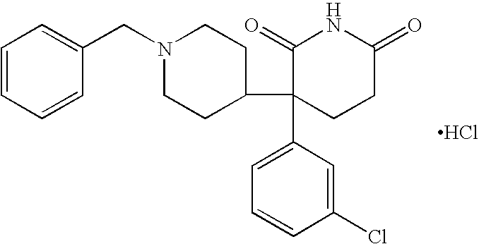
C1=CC=CC(CN2CCC(C3(C4=CC=CC(Cl)=C4)CCC(=O)NC3=O)CC2)=C1.Cl
